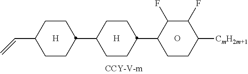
[H].O.[H].C1CC(C2C(F)C(F)C([CmH2m+1])CC2)CCC1C1CCC(C=C)CC1
